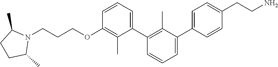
C1(OCCCN2C(C)CCC2C)=C(C)C(C2=C(C)C(C3=CC=C(CCN)C=C3)=CC=C2)=CC=C1
